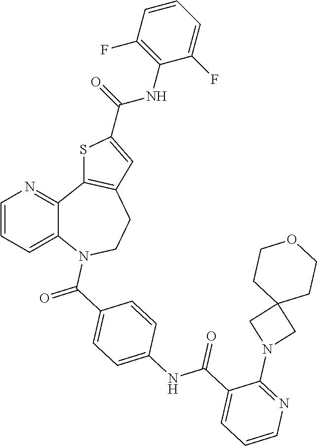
C1=CC=C2C(=N1)C1=C(CCN2C(C2=CC=C(NC(C3=CC=CN=C3N3CC4(C3)CCOCC4)=O)C=C2)=O)C=C(C(NC2=C(F)C=CC=C2F)=O)S1
